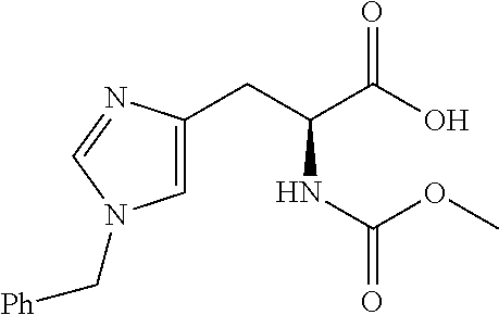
C1(CC(C(O)=O)NC(OC)=O)=CN(C[Ph])C=N1
